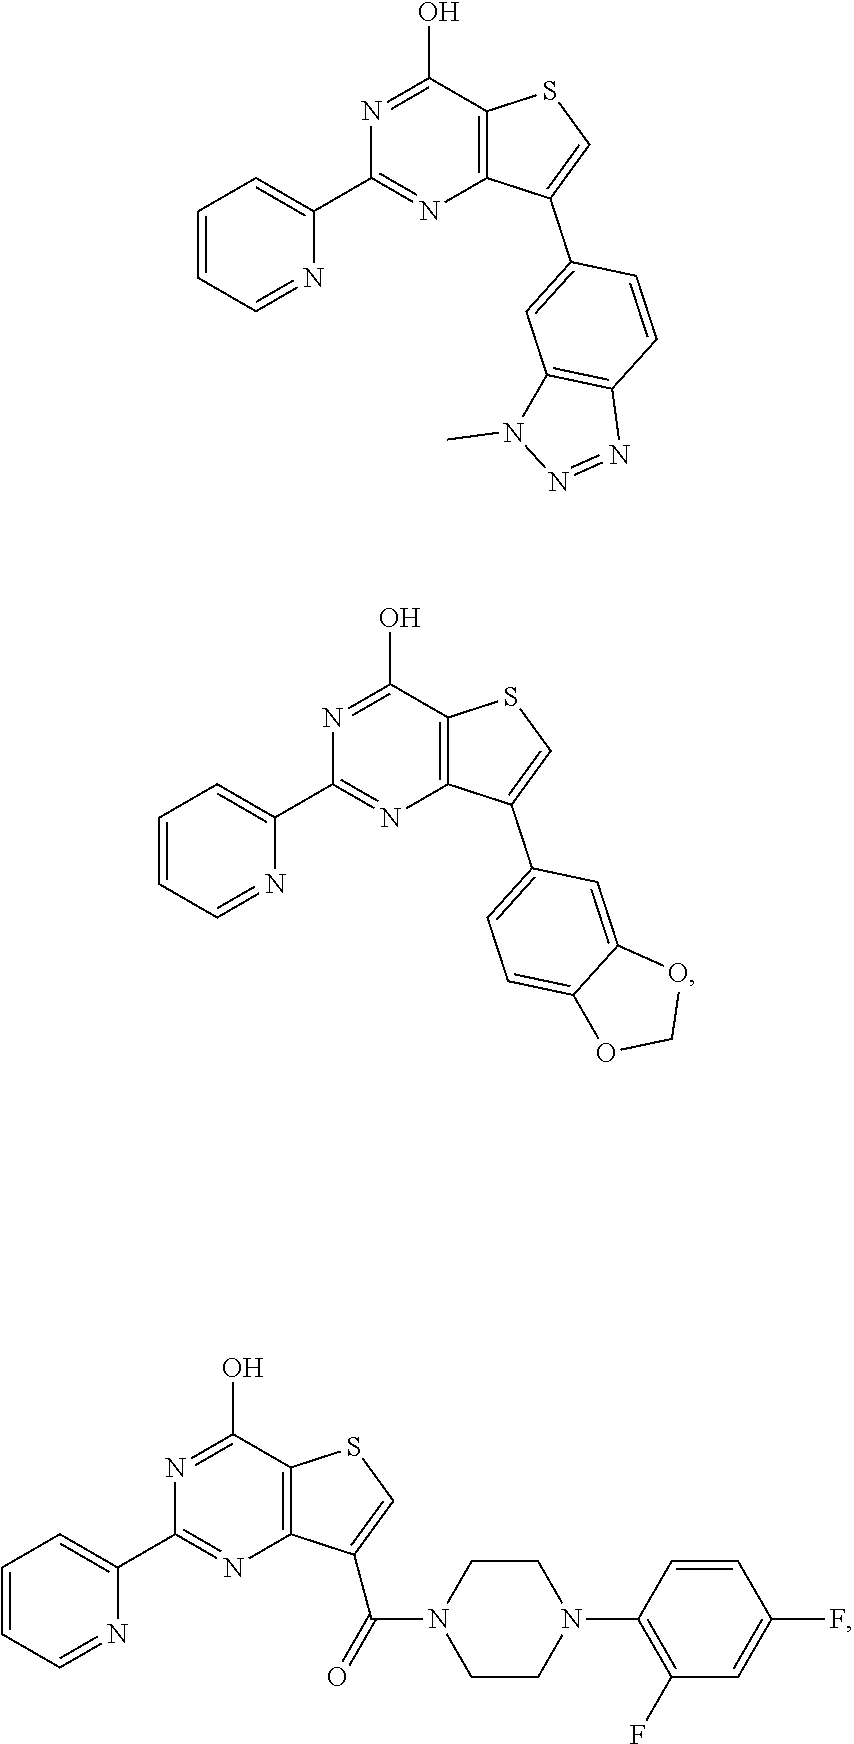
N1=CC=CC=C1C1=NC2=C(C(O)=N1)SC=C2C1=CC2=C(C=C1)N=NN2C.N1=CC=CC=C1C1=NC2=C(C(O)=N1)SC=C2C1=CC=C2C(=C1)OCO2.N1=CC=CC=C1C1=NC2=C(C(O)=N1)SC=C2C(N1CCN(C2=C(F)C=C(F)C=C2)CC1)=O
